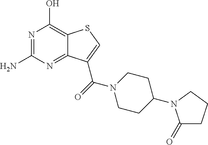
NC1=NC(O)=C2C(=N1)C(C(=O)N1CCC(N3C(=O)CCC3)CC1)=CS2
